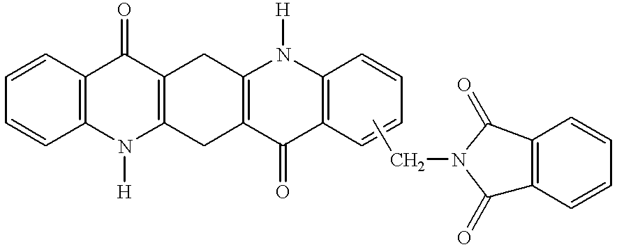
C1=CC2=C(C=C1)C(=O)C1=C(N2[H])CC2=C(C1)N([H])C1=C(C2=O)C=CC=C1.CCN1C(=O)C2=C(C1=O)C=CC=C2
